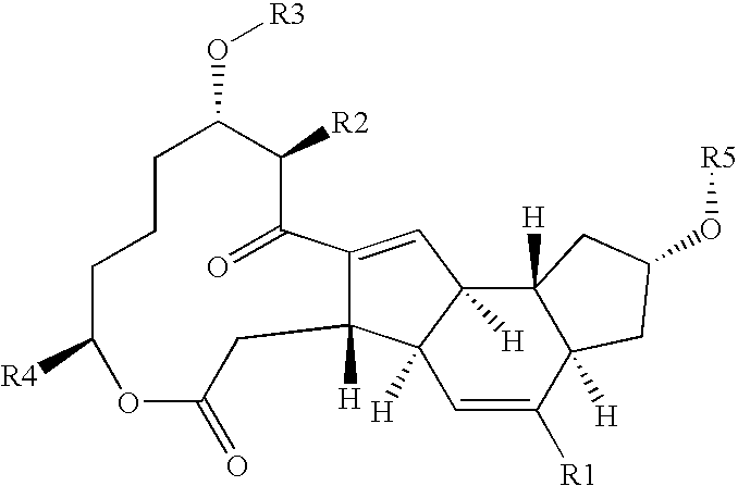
C12([H])C(=CC3([H])C1([H])C=C([R1])C1([H])C3([H])CC(O[R5])C1)C(=O)C([R2])C(O[R3])CCCC([R4])OC(=O)C2
